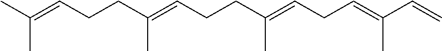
CC(C)=CCCC(=CCCC(=CCC=C(C=C)C)C)C
